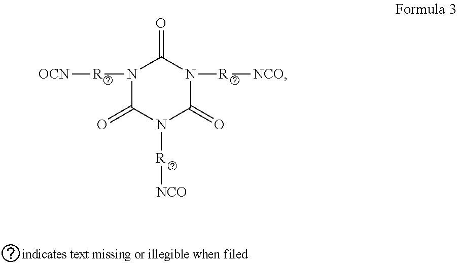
N1([R][OCN])C(=O)N([R][NCO])C(=O)N([R][NCO])C1=O
